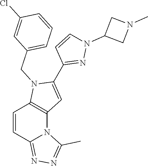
C1=CC2=NN=C(C)N2C2=C1N(CC1=CC=CC(Cl)=C1)C(C1=NN(C3CN(C)C3)C=C1)=C2
